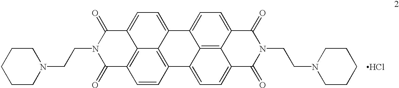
C(N1C(=O)C2=C3C(=CC=C4C3=C(C=C2)C2=CC=C3C5=C2C4=CC=C5C(=O)N(CCN2CCCCC2)C3=O)C1=O)CN1CCCCC1.Cl
